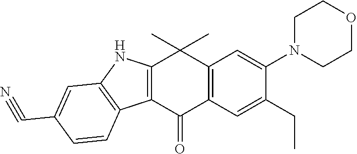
C12=C(C(=O)C3=C(C1(C)C)C=C(N1CCOCC1)C(CC)=C3)C1=C(N2)C=C(C#N)C=C1
